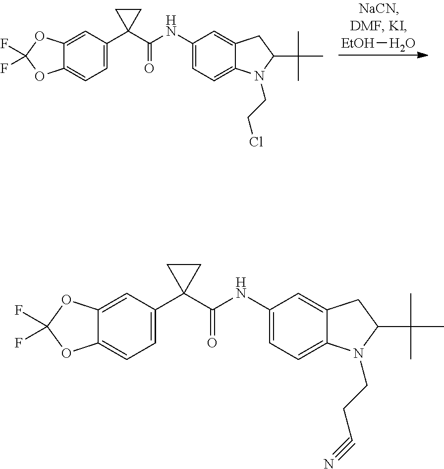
[EtOH]O.C1(C2(C(NC3=CC=C4C(=C3)CC(C(C)(C)C)N4CCCl)=O)CC2)=CC=C2C(=C1)OC(F)(F)O2.C1(C2(C(NC3=CC=C4C(=C3)CC(C(C)(C)C)N4CCC#N)=O)CC2)=CC=C2C(=C1)OC(F)(F)O2
